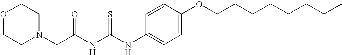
C(C(NC(NC1=CC=C(OCCCCCCCC)C=C1)=S)=O)N1CCOCC1
